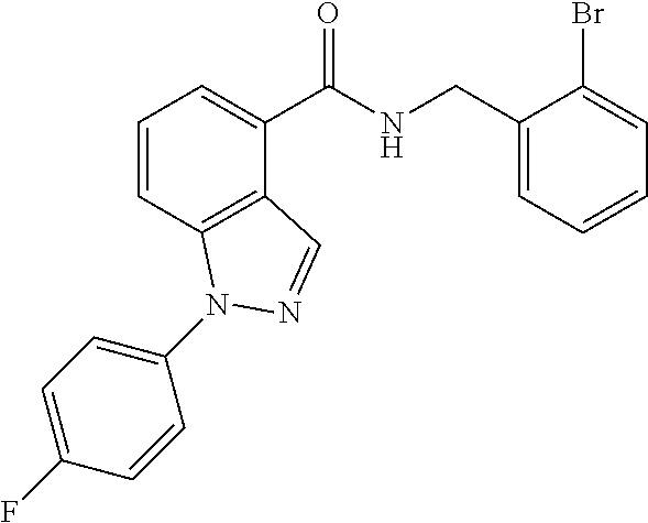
C1=CC2=C(C(C(NCC3=CC=CC=C3Br)=O)=C1)C=NN2C1=CC=C(F)C=C1
